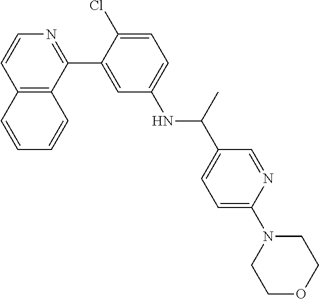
C12=C(C(C3=CC(NC(C4=CC=C(N5CCOCC5)N=C4)C)=CC=C3Cl)=NC=C1)C=CC=C2
